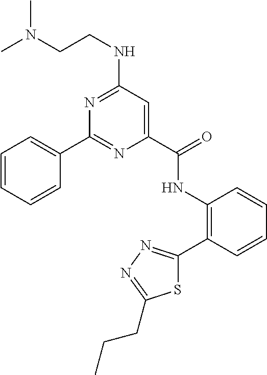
C1=CC=CC(C2=NC(C(NC3=C(C4=NN=C(CCC)S4)C=CC=C3)=O)=CC(NCCN(C)C)=N2)=C1
